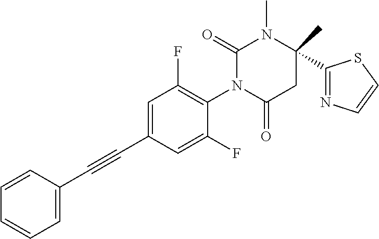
C1=CC(C#CC2=CC(F)=C(N3C(=O)CC(C)(C4=NC=CS4)N(C)C3=O)C(F)=C2)=CC=C1
